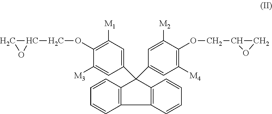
C1=CC2=C(C=C1)C1=C(C2(C2=CC([M1])=C(OCC3CO3)C([M3])=C2)C2=CC([M4])=C(OCC3CO3)C([M2])=C2)C=CC=C1
